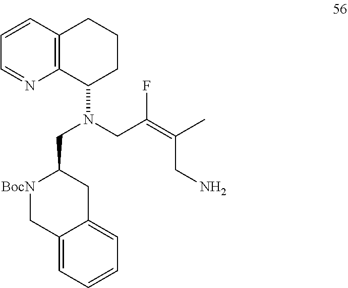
C1=CC2=C(N=C1)C(N(CC(=C(C)CN)F)CC1[BocN]CC3=CC=CC=C3C1)CCC2
